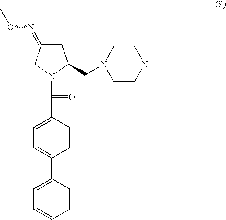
C(C1=CC=C(C2=CC=CC=C2)C=C1)(N1CC(=NOC)CC1CN1CCN(C)CC1)=O
